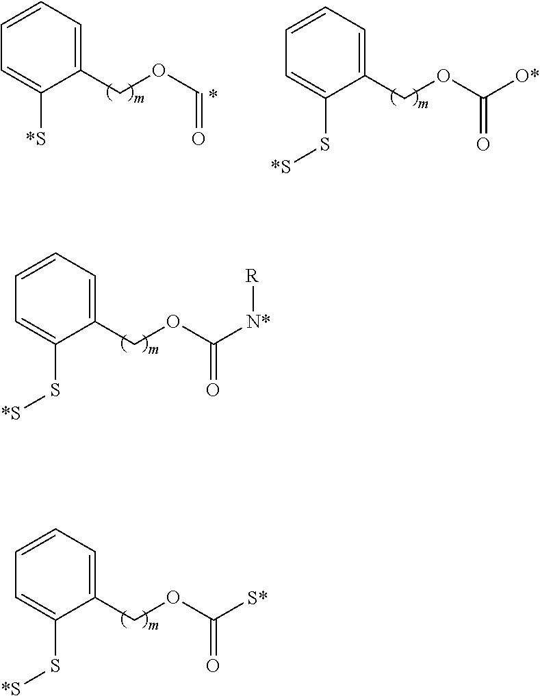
C1([*S])=CC=CC=C1COC=O.C1(S[*S])=CC=CC=C1COC(=O)[O*].C1(S[*S])=CC=CC=C1COC(=O)[N*][R].C1(S[*S])=CC=CC=C1COC(=O)[S*]
